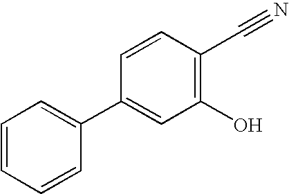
C1=CC=CC(C2=CC(O)=C(C#N)C=C2)=C1
